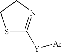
S1C([Y][Ar])=NCC1
